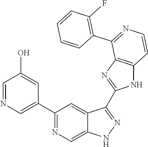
C1(C2=NC=C3C(=C2)C(C2=NC4=C(N2)C=CN=C4C2=C(F)C=CC=C2)=NN3)=CN=CC(O)=C1
